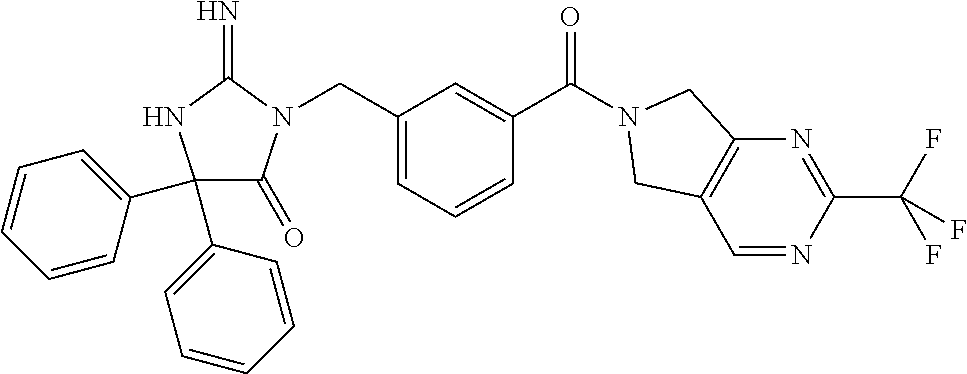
C1(C2=CC=CC=C2)(C2=CC=CC=C2)C(=O)N(CC2=CC=CC(C(=O)N3CC4=C(C=NC(C(F)(F)F)=N4)C3)=C2)C(=N)N1
